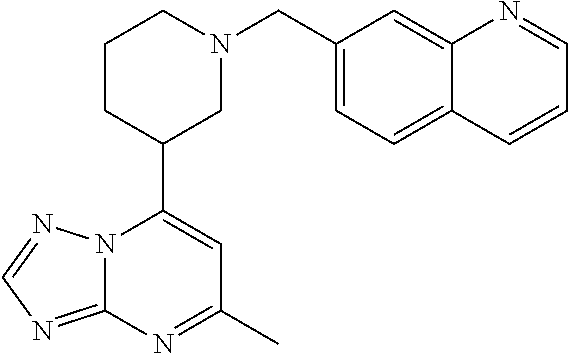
N12C(=NC=N1)N=C(C)C=C2C1CN(CC2=CC=C3C(=C2)N=CC=C3)CCC1
